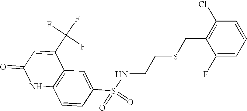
C12=C(C=C(S(=O)(=O)NCCSCC3=C(Cl)C=CC=C3F)C=C1)C(C(F)(F)F)=CC(=O)N2
